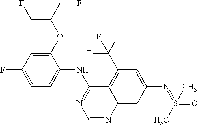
C1=C(F)C=C(OC(CF)CF)C(NC2=NC=NC3=CC(N=S(=O)(C)C)=CC(C(F)(F)F)=C23)=C1
